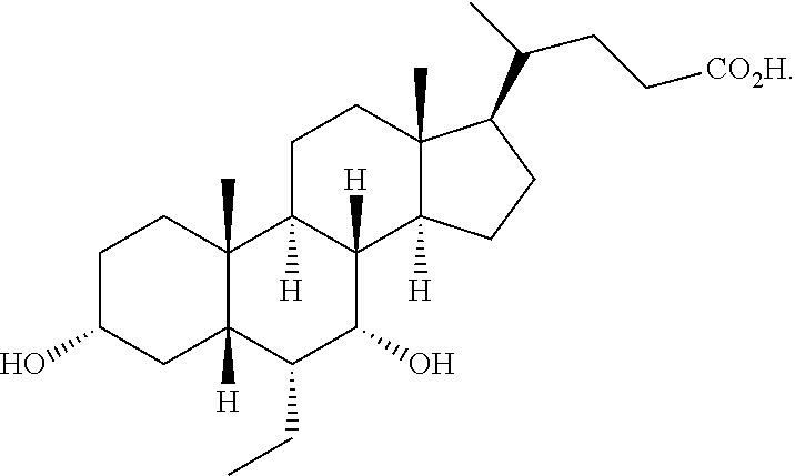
C1C(O)CC2([H])C(C)(C1)C1([H])C([H])(C(O)C2CC)C2([H])C(C)(CC1)C(C(C)CC[CO2H])CC2
